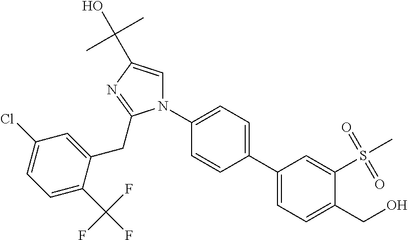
N1(C2=CC=C(C3=CC=C(CO)C(S(=O)(=O)C)=C3)C=C2)C=C(C(C)(C)O)N=C1CC1=CC(Cl)=CC=C1C(F)(F)F
